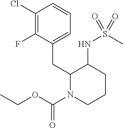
ClC1=C(F)C(CC2N(C(OCC)=O)CCCC2NS(C)(=O)=O)=CC=C1
